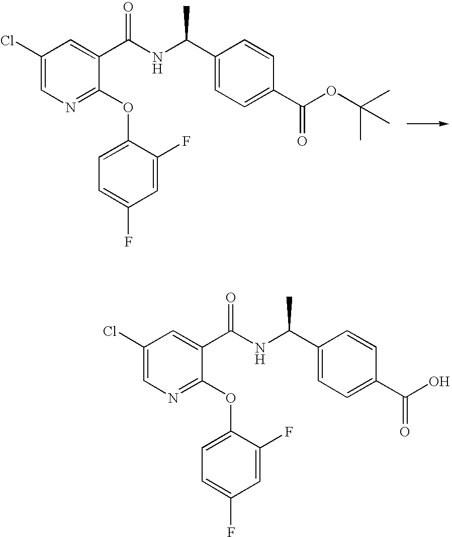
C1(Cl)=CN=C(OC2=CC=C(F)C=C2F)C(C(NC(C2=CC=C(C(OC(C)(C)C)=O)C=C2)C)=O)=C1.C1(Cl)=CN=C(OC2=CC=C(F)C=C2F)C(C(NC(C2=CC=C(C(O)=O)C=C2)C)=O)=C1
